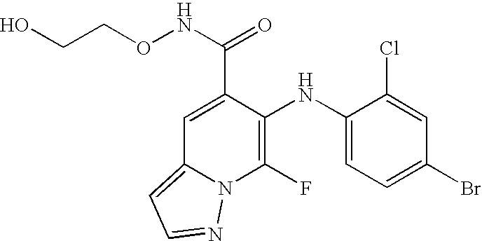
C1=C(C(NOCCO)=O)C(NC2=CC=C(Br)C=C2Cl)=C(F)N2C1=CC=N2
